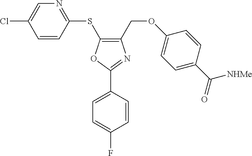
C1(COC2=CC=C(C(=O)[NHMe])C=C2)=C(SC2=NC=C(Cl)C=C2)OC(C2=CC=C(F)C=C2)=N1
